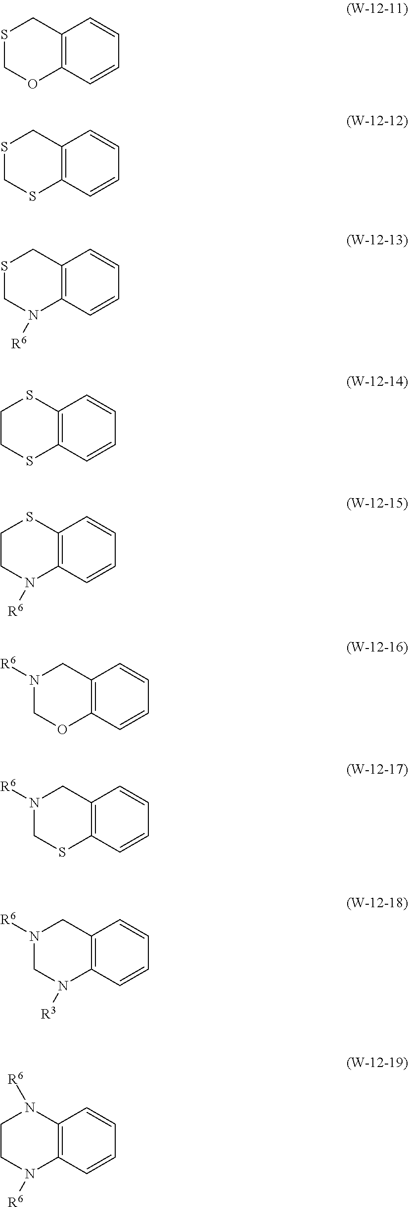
C12=C(C=CC=C1)OCSC2.C12=C(C=CC=C1)SCSC2.C12=C(C=CC=C1)N([R6])CSC2.C12=C(C=CC=C1)SCCS2.C12=C(C=CC=C1)N([R6])CCS2.C12=C(C=CC=C1)OCN([R6])C2.C12=C(C=CC=C1)SCN([R6])C2.C12=C(C=CC=C1)N([R3])CN([R6])C2.C12=C(C=CC=C1)N([R6])CCN2[R6]
